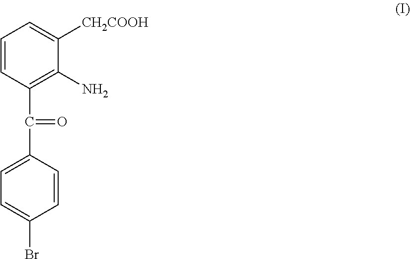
C1=C(C(C2=C(N)C([CH2COOH])=CC=C2)=O)C=CC(Br)=C1
